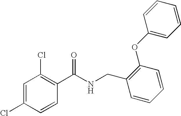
C1=C(Cl)C=CC(C(NCC2=C(OC3=CC=CC=C3)C=CC=C2)=O)=C1Cl
